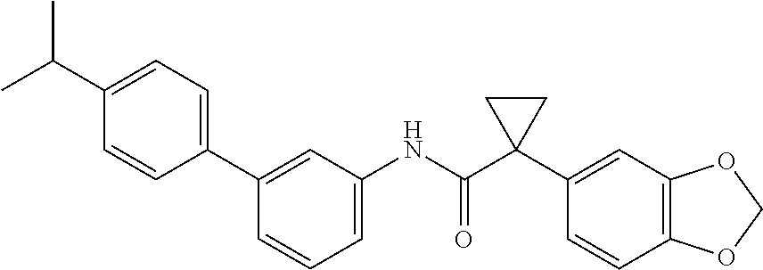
C1=C(NC(C2(C3=CC4=C(C=C3)OCO4)CC2)=O)C=C(C2=CC=C(C(C)C)C=C2)C=C1
